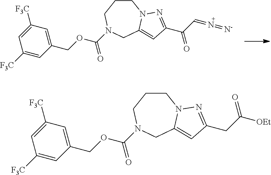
C1([F3C])=CC(COC(N2CCCN3C(=CC(C(C=N=[N-])=O)=N3)C2)=O)=CC([F3C])=C1.C1([F3C])=CC(COC(N2CCCN3C(=CC(CC([OEt])=O)=N3)C2)=O)=CC([F3C])=C1
